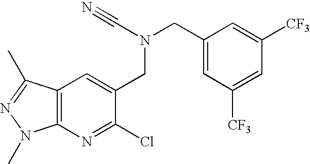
C1(CN(C#N)CC2=CC3=C(N=C2Cl)N(C)N=C3C)=CC([CF3])=CC([CF3])=C1
